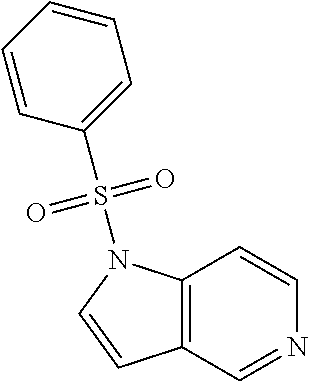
C12=C(N(S(=O)(=O)C3=CC=CC=C3)C=C1)C=CN=C2
